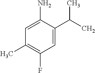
C1=C(C(C)C)C(N)=CC(C)=C1F
